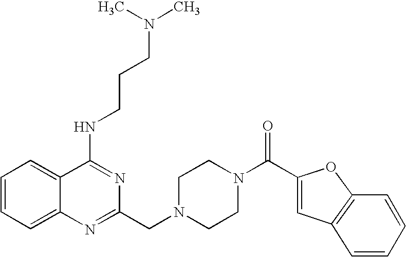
C1=CC=C2C(=C1)C(NCCCN(C)C)=NC(CN1CCN(C(C3=CC4=C(O3)C=CC=C4)=O)CC1)=N2
